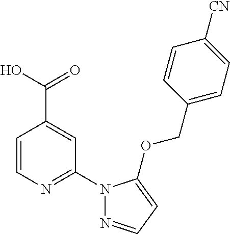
N1(C2=NC=CC(C(=O)O)=C2)N=CC=C1OCC1=CC=C([CN])C=C1
